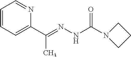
C1=CC=C(C(=NNC(=O)N2CCC2)C)N=C1
